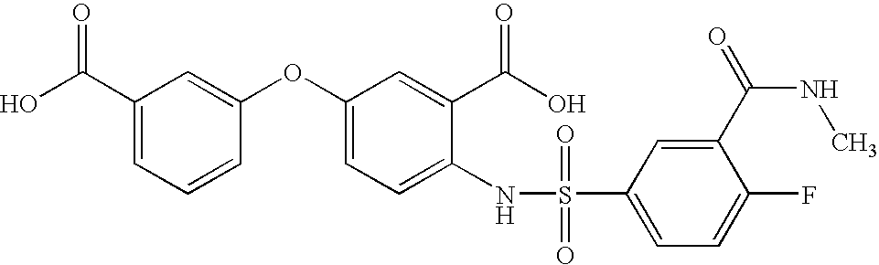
C1(C(O)=O)=CC=CC(OC2=CC=C(NS(=O)(=O)C3=CC=C(F)C(C(NC)=O)=C3)C(C(=O)O)=C2)=C1
